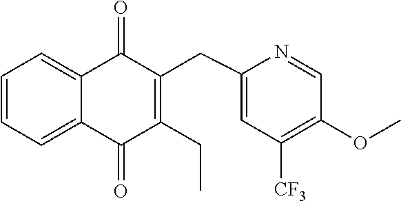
C1=CC=C2C(=C1)C(=O)C(CC1=CC([CF3])=C(OC)C=N1)=C(CC)C2=O
